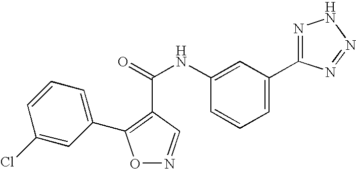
C1(Cl)=CC(C2=C(C(=O)NC3=CC(C4=NNN=N4)=CC=C3)C=NO2)=CC=C1
